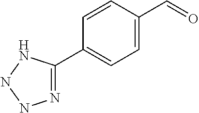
C1=C(C=O)C=CC(C2=NNNN2)=C1
